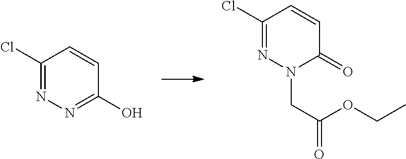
C1(Cl)=NN=C(O)C=C1.C1(Cl)=NN(CC(=O)OCC)C(=O)C=C1
